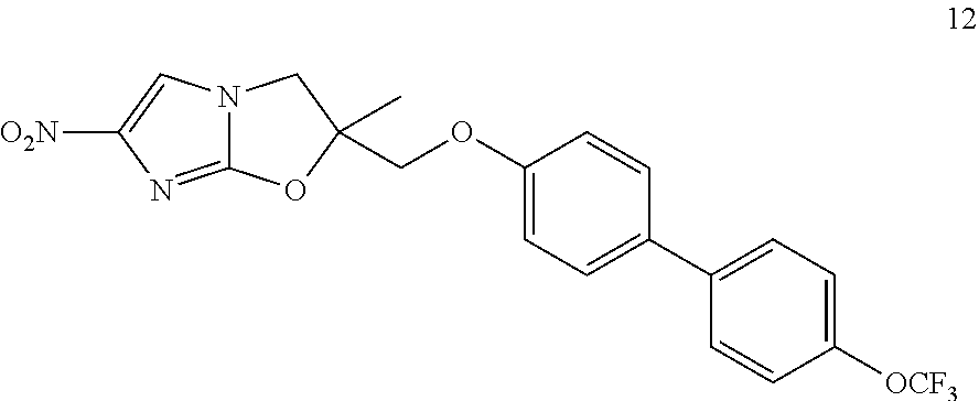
C12=NC([O2N])=CN1CC(COC1=CC=C(C3=CC=C([OCF3])C=C3)C=C1)(C)O2
